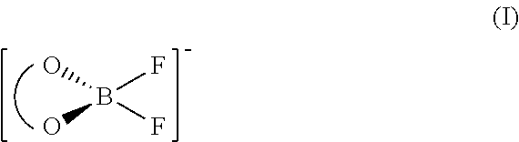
B(O)(F)(F)O
